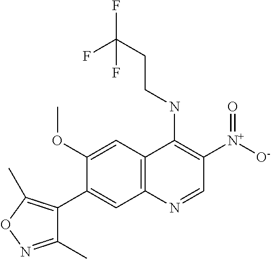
C12=C(C=C(OC)C(C3=C(C)ON=C3C)=C1)C(NCCC(F)(F)F)=C([N+](=O)[O-])C=N2
